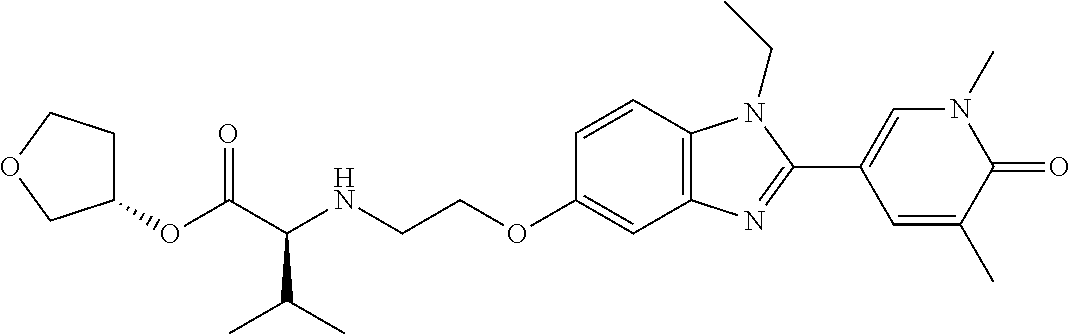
C(C(NCCOC1=CC2=C(C=C1)N(CC)C(C1=CN(C)C(=O)C(C)=C1)=N2)C(C)C)(=O)OC1CCOC1
